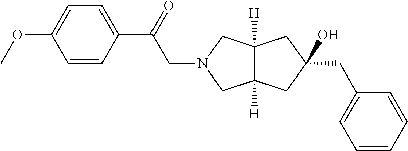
C1(CC2=CC=CC=C2)(O)CC2([H])C([H])(CN(CC(C3=CC=C(OC)C=C3)=O)C2)C1
